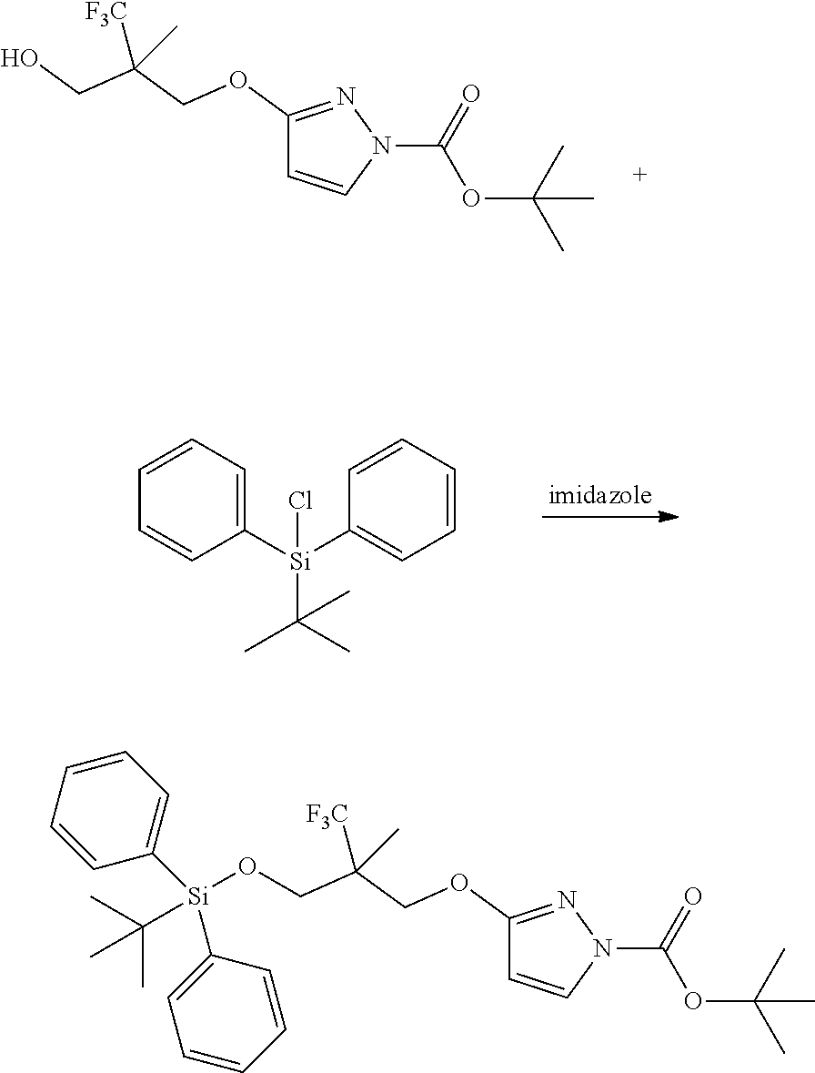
C1([Si](C2=CC=CC=C2)(C(C)(C)C)Cl)=CC=CC=C1.C1(OCC(CO)([F3C])C)=NN(C(=O)OC(C)(C)C)C=C1.C1(OCC(CO[Si](C(C)(C)C)(C2=CC=CC=C2)C2=CC=CC=C2)([F3C])C)=NN(C(=O)OC(C)(C)C)C=C1
